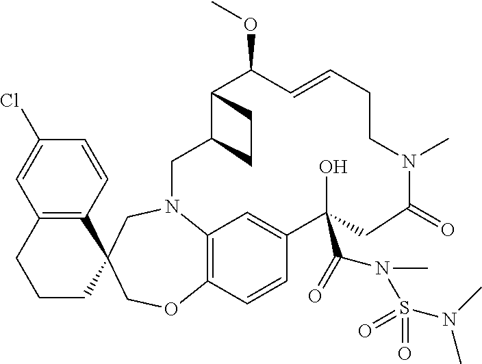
C12=C(C=CC(Cl)=C1)C1(CCC2)COC2=C3N(C1)CC1C(C(OC)C=CCCN(C)C(=O)CC(O)(C(N(C)S(N(C)C)(=O)=O)=O)C(=C3)C=C2)CC1
